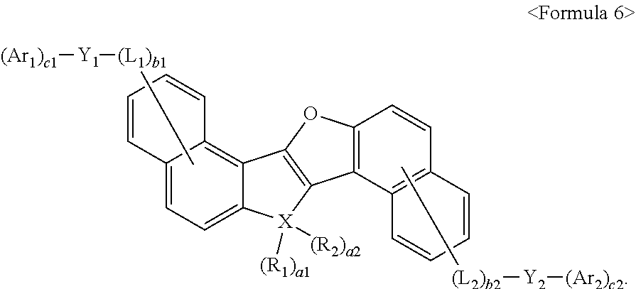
[(L2)b2]([Y2][(Ar2)c2])C.C1=C2C(=C3C(=C1)C=CC=C3)C1=C(C3=C(O1)C=CC1=C3C=CC=C1)[X]2([(R1)a1])[(R2)a2].[(L1)b1]([Y1][(Ar1)c1])C
